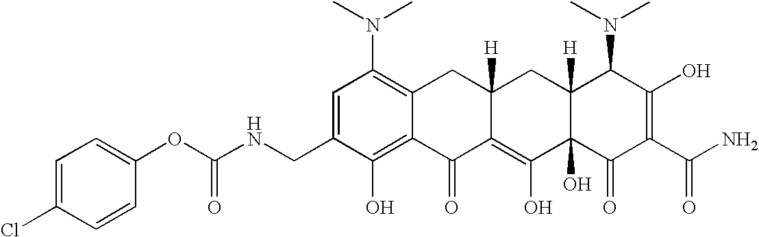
C1=C(CNC(OC2=CC=C(Cl)C=C2)=O)C(O)=C2C(=C1N(C)C)CC1([H])C(=C(O)C3(O)C([H])(C1)C(N(C)C)C(O)=C(C(N)=O)C3=O)C2=O
